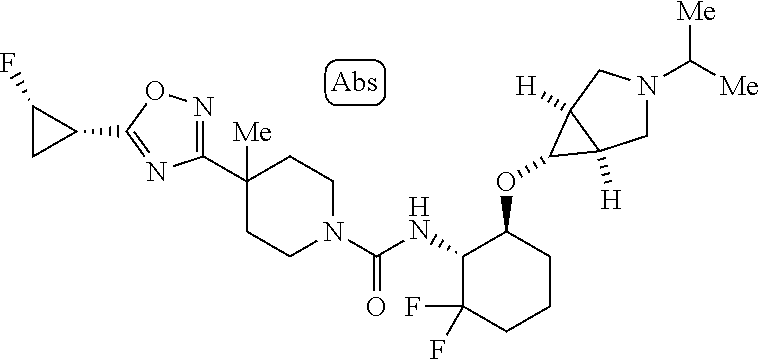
C1(C2([Me])CCN(C(NC3C(F)(F)CCCC3OC3C4([H])CN(C([Me])[Me])CC43[H])=O)CC2)=NOC(C2CC2F)=N1
